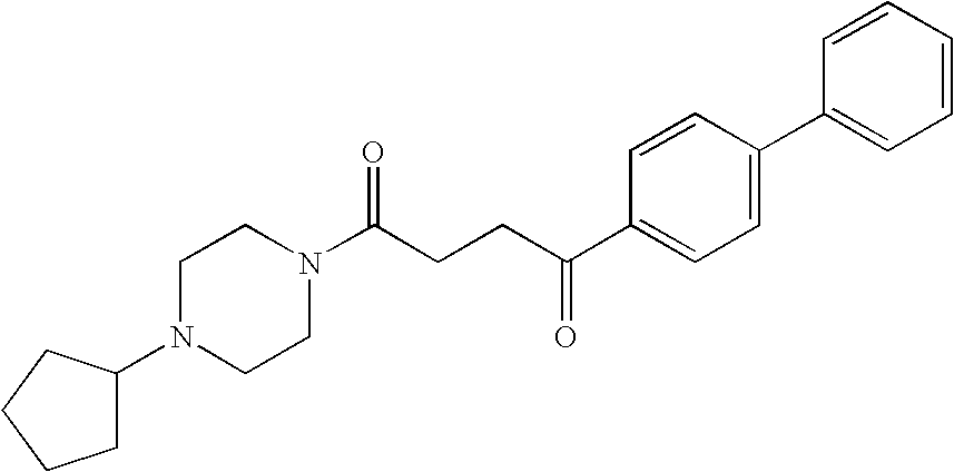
C(CCC(=O)C1=CC=C(C2=CC=CC=C2)C=C1)(=O)N1CCN(C2CCCC2)CC1
